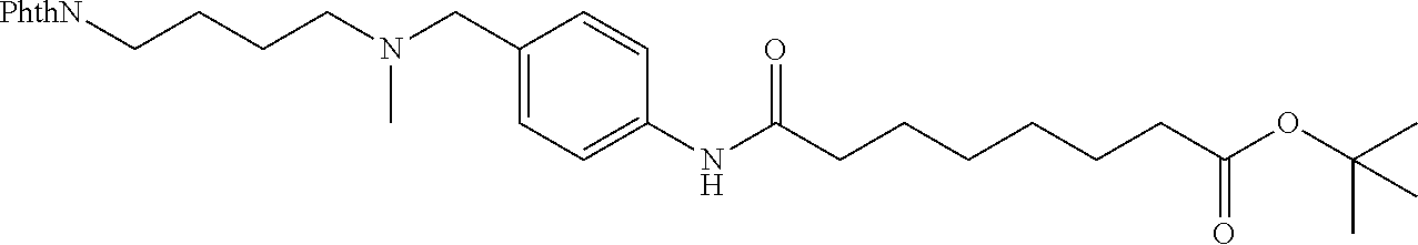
C(CCCN(CC1=CC=C(NC(CCCCCCC(OC(C)(C)C)=O)=O)C=C1)C)[PhthN]
